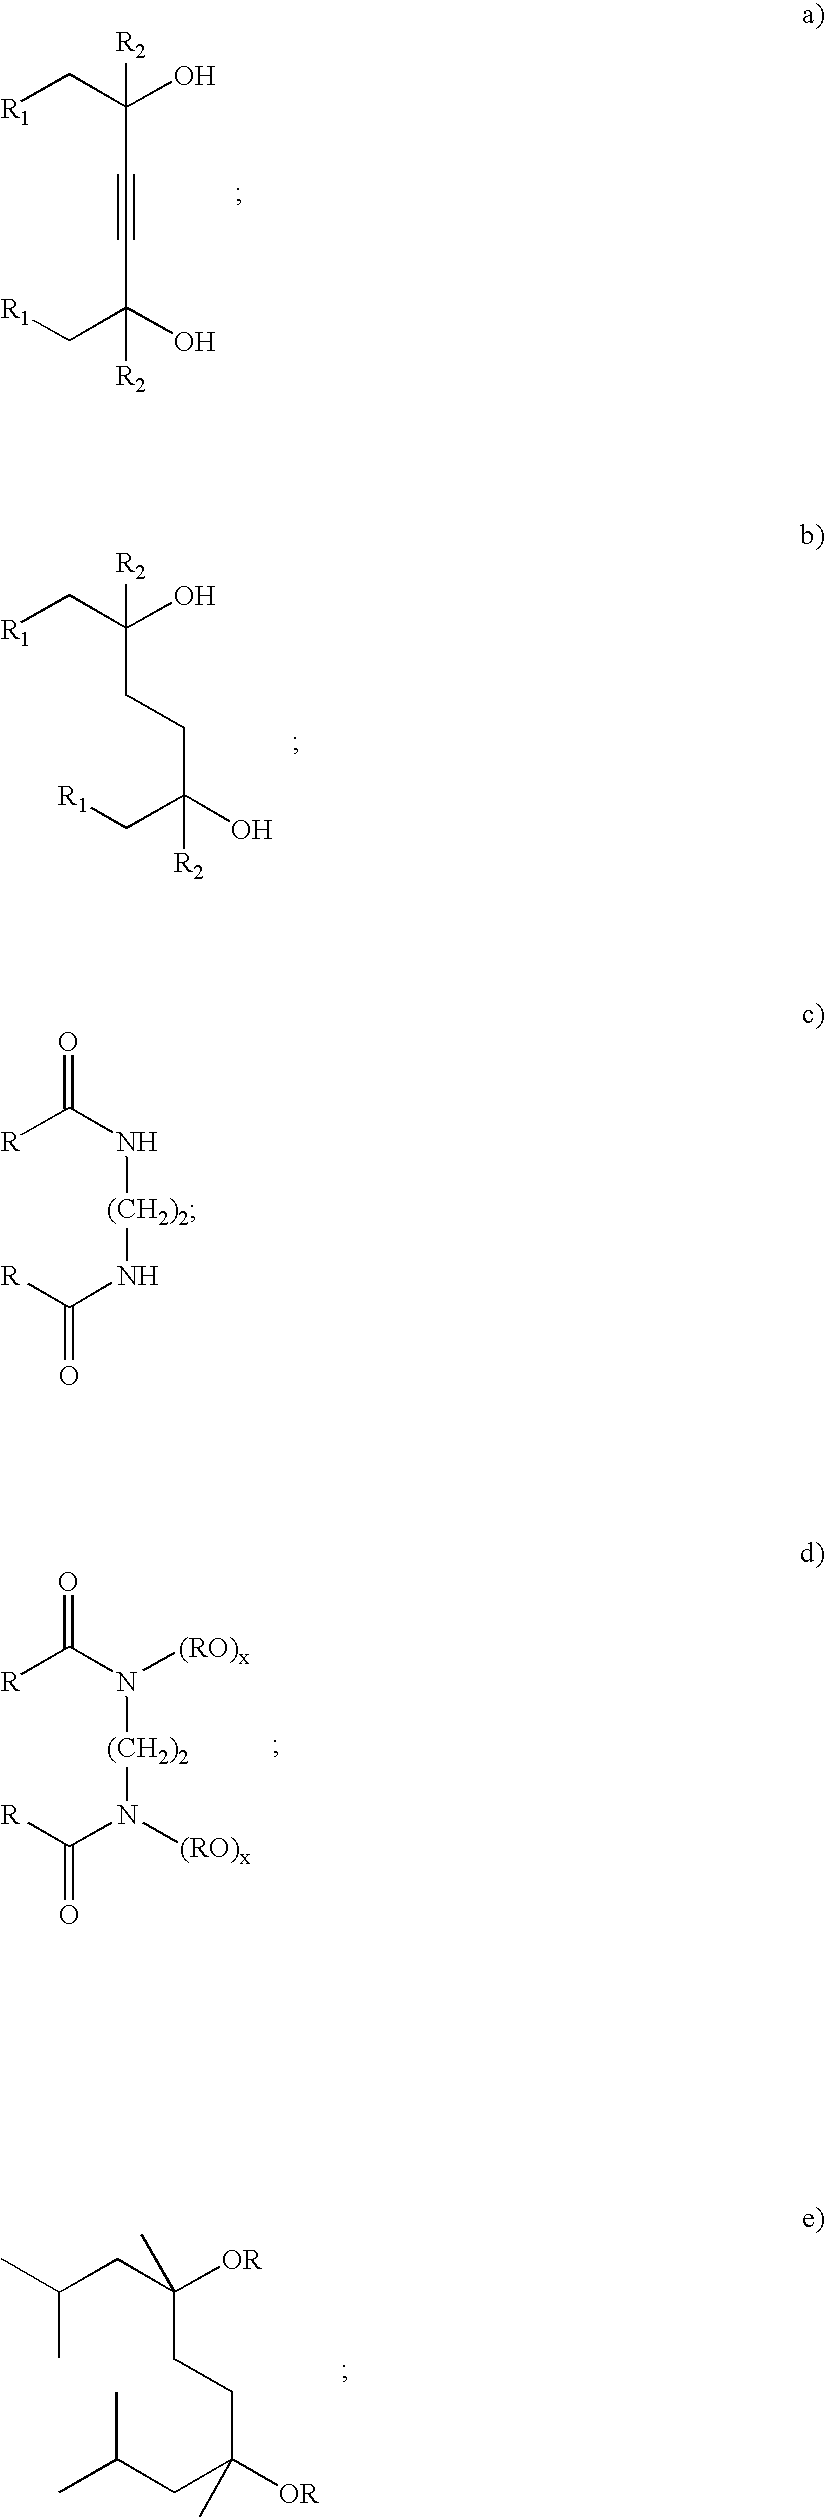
[R1]CC(O)([R2])C#CC(C[R1])(O)[R2].[R1]CC(O)([R2])CCC(O)(C[R1])[R2].[R]C(N([(CH2)2]N(C([R])=O)[(RO)x])[(RO)x])=O.C(CC([OR])(C)CCC([OR])(CC(C)C)C)(C)C.[R]C(N[(CH2)2]NC([R])=O)=O
